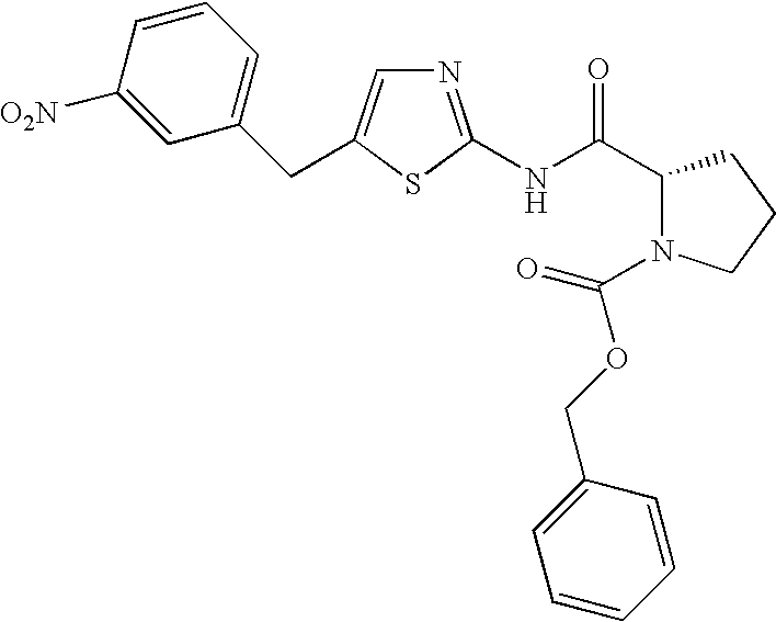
N(C(C1N(C(OCC2=CC=CC=C2)=O)CCC1)=O)C1=NC=C(CC2=CC=CC([O2N])=C2)S1
